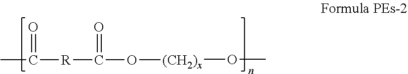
O(C)[(CH2)x]OC([R]C(C)=O)=O
